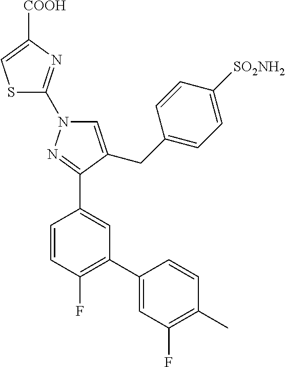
C1=CC(F)=C(C2=CC(F)=C(C)C=C2)C=C1C1=NN(C2=NC([COOH])=CS2)C=C1CC1=CC=C([SO2NH2])C=C1
